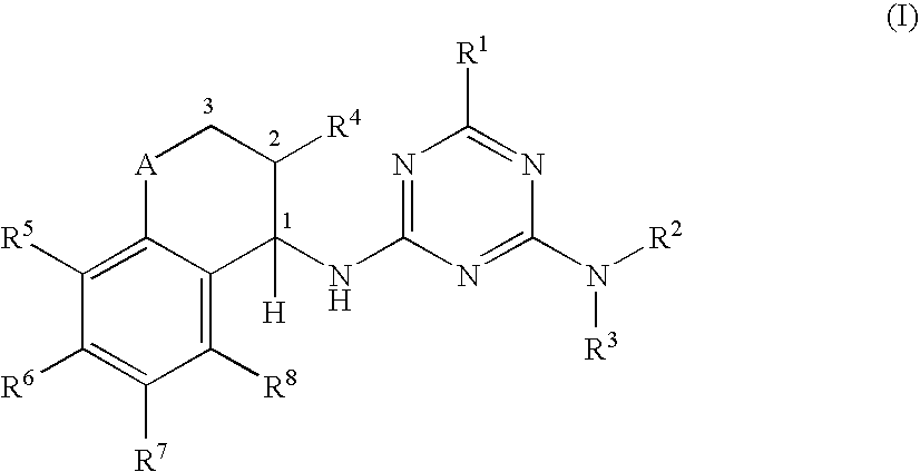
C1([R5])=C2C(=C([R8])C([R7])=C1[R6])C([H])(NC1=NC([R1])=NC(N([R2])[R3])=N1)C([R4])C[A]2
